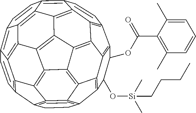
C12=C3C4=C(C5=C6C4=C4C7=C3C3=C1CCC1=C=3C3=C7C7=C4C4=C6C(=C6C=CC8=C9C(=C7C8=C46)C3=C1C=C9)C=C5)C(OC(C1=C(C)C=CC=C1C)=O)C2O[Si](C)(C)CCCC
